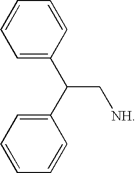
C1=CC=C(C(C2=CC=CC=C2)C[NH])C=C1
